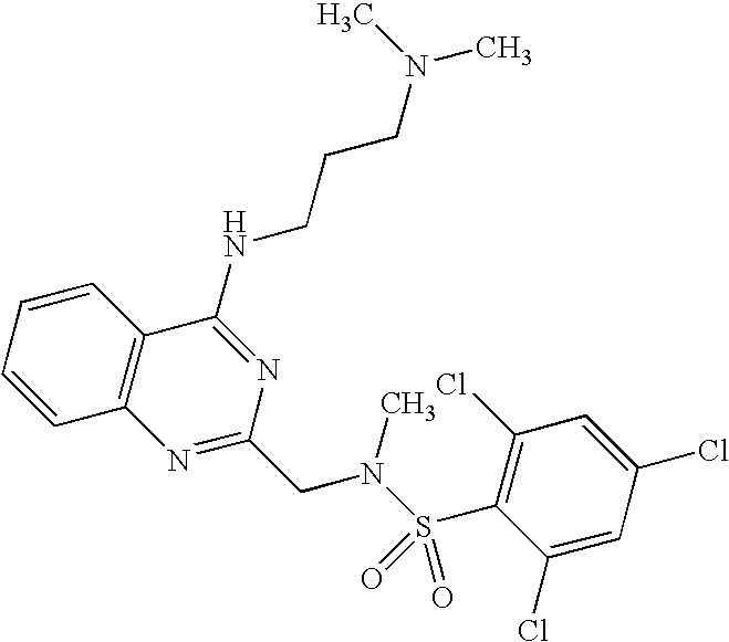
C1=CC=CC2=C1N=C(CN(S(=O)(=O)C1=C(Cl)C=C(Cl)C=C1Cl)C)N=C2NCCCN(C)C
